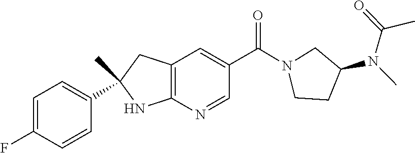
C12=C(N=CC(C(=O)N3CCC(N(C(C)=O)C)C3)=C1)NC(C1=CC=C(F)C=C1)(C)C2
